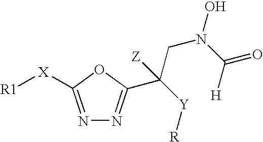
N1=C([X][R1])OC(C([Y][R])(CN(O)C([H])=O)[Z])=N1
